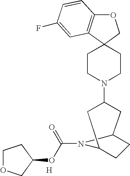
O1C2=C(C3(C1)CCN(C1CC4CCC(C1)N4C(=O)OC1CCOC1)CC3)C=C(F)C=C2.[H]
